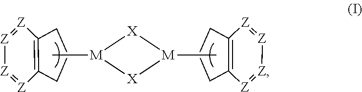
[Z]1=[Z]C2=C([Z]=[Z]1)CCC2.[Z]1=[Z]C2=C([Z]=[Z]1)CCC2.[M]1(C)[X][M](C)[X]1
